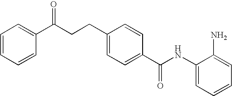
C1(NC(C2=CC=C(CCC(C3=CC=CC=C3)=O)C=C2)=O)=CC=CC=C1N
